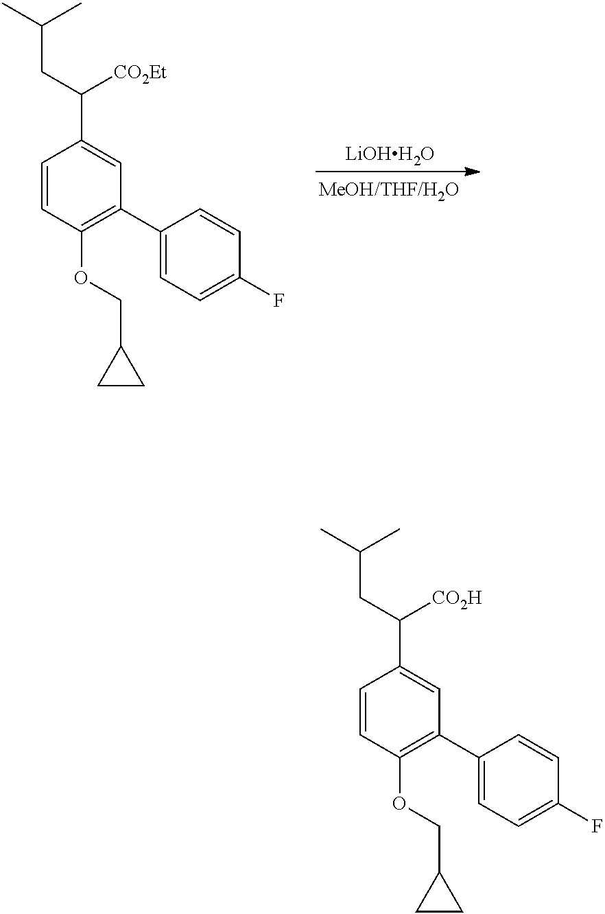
C1=CC(OCC2CC2)=C(C2=CC=C(F)C=C2)C=C1C(CC(C)C)[CO2Et].[LiOHH2O].C1=CC(OCC2CC2)=C(C2=CC=C(F)C=C2)C=C1C(CC(C)C)[CO2H]
